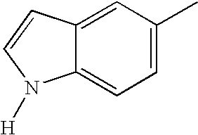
C12=CC=C(C)C=C1C=CN2[H]
